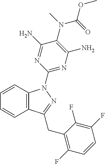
C1=CC2=C(C=C1)C(CC1=C(F)C=CC(F)=C1F)=NN2C1=NC(N)=C(N(C(OC)=O)C)C(N)=N1
